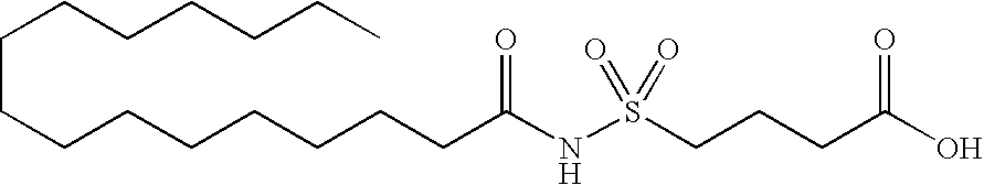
C(CCCCCC)CCCCCCCCC(NS(CCCC(O)=O)(=O)=O)=O
